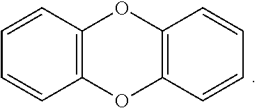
C12=C(OC3=C(O1)C=CC=C3)C=CC=C2
